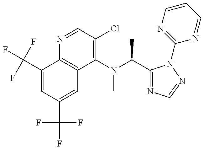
C1(C(F)(F)F)=CC(C(F)(F)F)=CC2=C1N=CC(Cl)=C2N(C(C1=NC=NN1C1=NC=CC=N1)C)C
